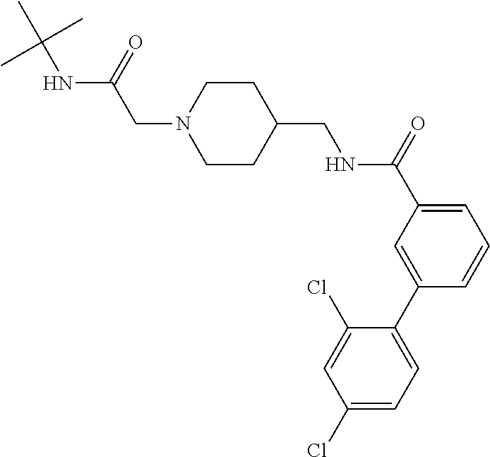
CC(NC(CN1CCC(CNC(C2=CC=CC(C3=CC=C(Cl)C=C3Cl)=C2)=O)CC1)=O)(C)C
